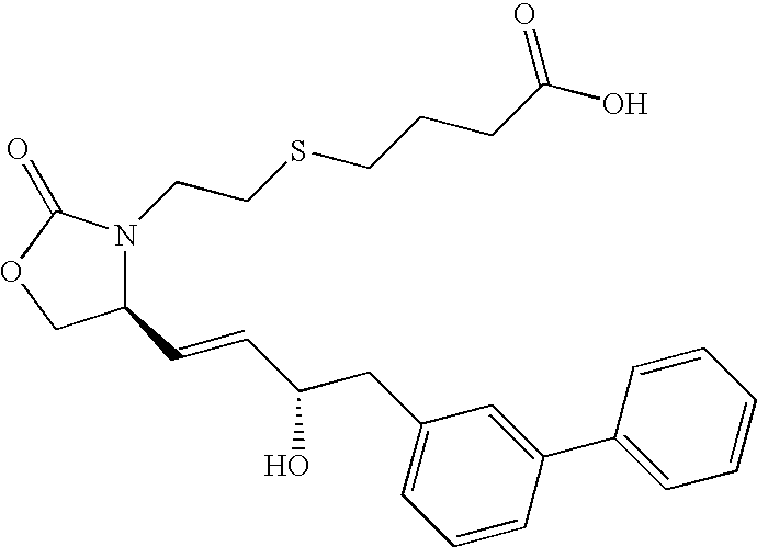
C1(C=CC(O)CC2=CC=CC(C3=CC=CC=C3)=C2)N(CCSCCCC(O)=O)C(=O)OC1
